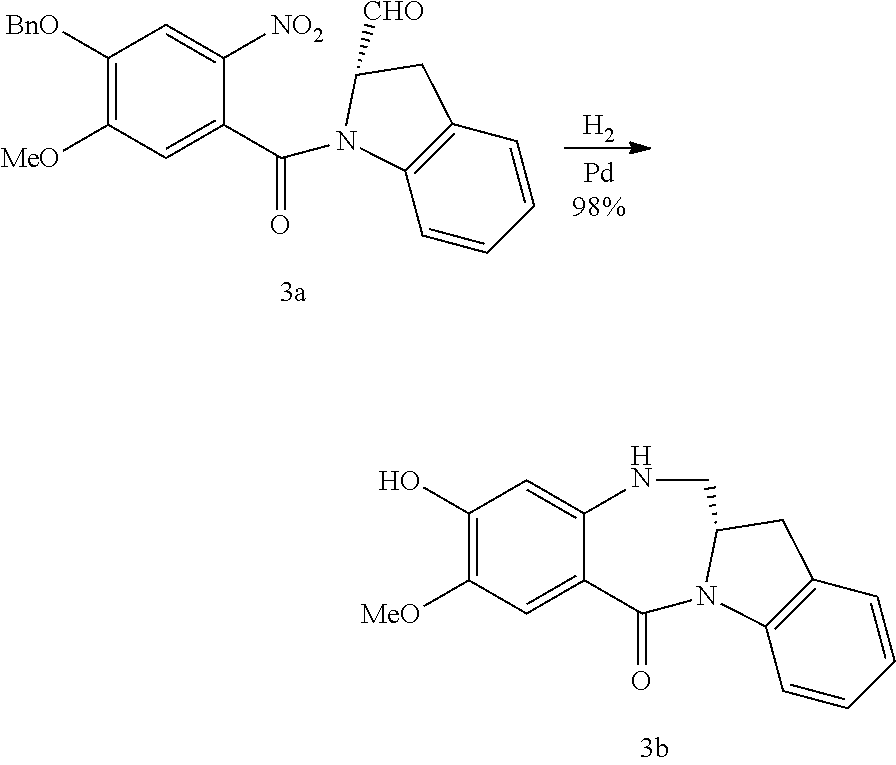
C1(O)=C([MeO])C=C2C(=C1)NCC1CC3=C(C=CC=C3)N1C2=O.[H2].C1([BnO])=C([MeO])C=C(C(=O)N2C3=C(C=CC=C3)CC2[CHO])C([NO2])=C1
